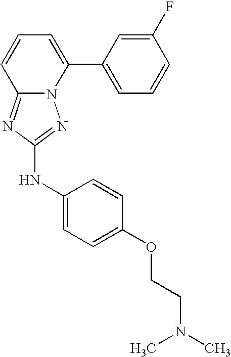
N12C(=NC(NC3=CC=C(OCCN(C)C)C=C3)=N1)C=CC=C2C1=CC=CC(F)=C1
